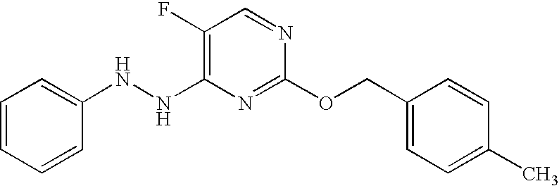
C1(F)=C(NNC2=CC=CC=C2)N=C(OCC2=CC=C(C)C=C2)N=C1
